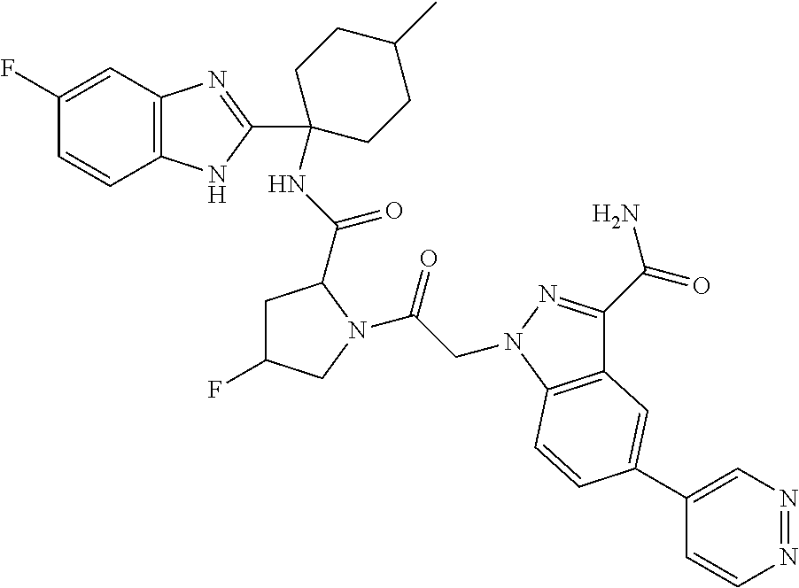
C1(F)=CC2=C(C=C1)NC(C1(NC(=O)C3CC(F)CN3C(CN3N=C(C(=O)N)C4=C3C=CC(C3=CN=NC=C3)=C4)=O)CCC(C)CC1)=N2
